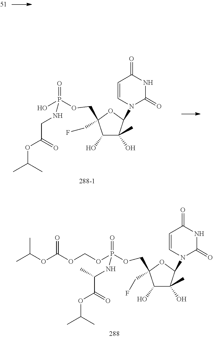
O=P(OCC1(CF)C(O)C(O)(C)C(N2C(=O)NC(=O)C=C2)O1)(OCOC(OC(C)C)=O)NC(C(OC(C)C)=O)C.O=P(NCC(OC(C)C)=O)(O)OCC1(CF)C(O)C(O)(C)C(N2C(=O)NC(=O)C=C2)O1
